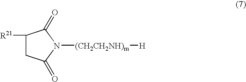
C1([R21])CC(=O)N([(CH2CH2NH)m][H])C1=O
